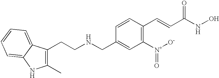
C1(C)=C(CCNCC2=CC([N+]([O-])=O)=C(C=CC(NO)=O)C=C2)C2=CC=CC=C2N1
